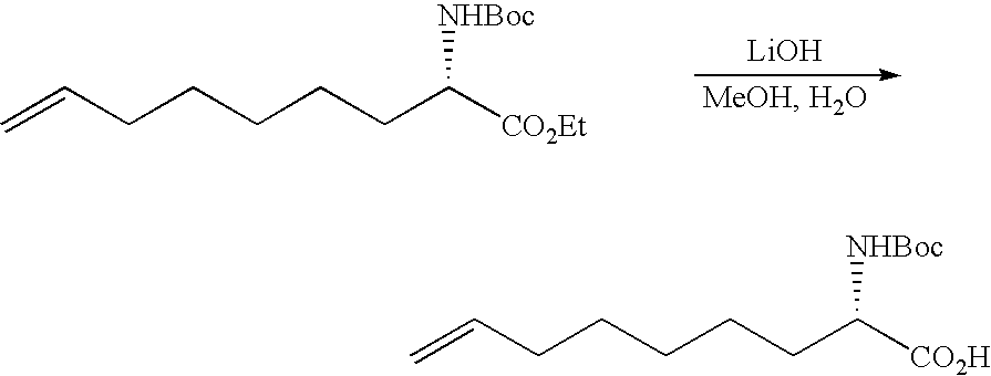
C=CCCCCCC([CO2Et])[NHBoc].[LiOH].C=CCCCCCC([CO2H])[NHBoc]
